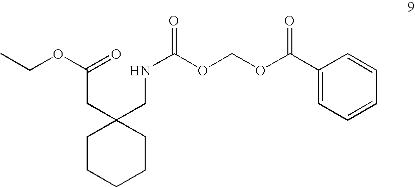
C1CCCCC1(CNC(OCOC(C1=CC=CC=C1)=O)=O)CC(OCC)=O
